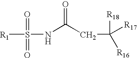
[R1]S(NC(CC([R18])([R16])[R17])=O)(=O)=O
